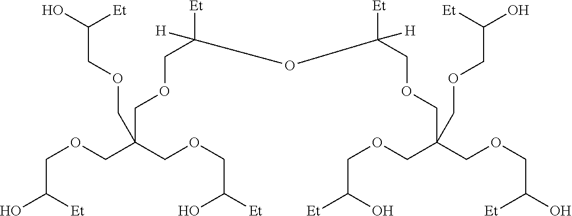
C(C([Et])O)OCC(COCC(O)[Et])(COCC([Et])([H])OC(COCC(COCC(O)[Et])(COCC([Et])O)COCC(O)[Et])([Et])[H])COCC(O)[Et]
